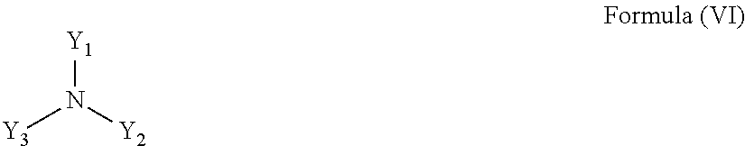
[Y1]N([Y2])[Y3]
